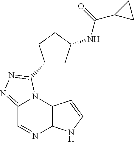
C12=C(N3C(=NN=C3C3CC(NC(C4CC4)=O)CC3)C=N1)C=CN2
